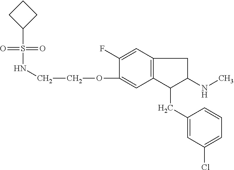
C1(OCCNS(=O)(=O)C2CCC2)=CC2=C(C=C1F)CC(NC)C2CC1=CC(Cl)=CC=C1
